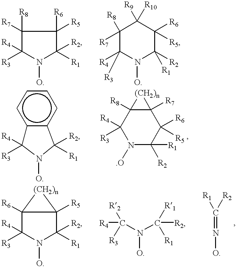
C1([R6])([R5])C([R2])([R1])N(O)C([R3])([R4])C1([R7])[R8].[R8]C1([R7])C([R4])([R3])N(O)C([R2])([R1])C([R6])([R5])C1([R9])[R10].[R4]C1([R3])N(O)C([R2])([R1])c2c1cccc2.[R4]C1([R3])N([.O])C([R1])([R2])C([R6])([R5])C2([R7])C1([R8])[(CH2)n]2.C12([R5])C([R2])([R1])N(O)C([R3])([R4])C1([R6])[(CH2)n]2.[R4]C([R2])([R3])N(C([R2])([R1])[R1])O.[R1]C([R2])=NO
